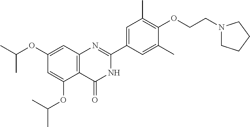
C12=C(C(=O)NC(C3=CC(C)=C(OCCN4CCCC4)C(C)=C3)=N1)C(OC(C)C)=CC(OC(C)C)=C2
